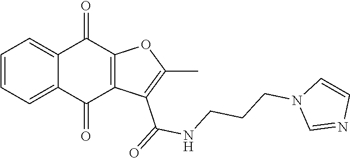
C1=CC=C2C(=C1)C(=O)C1=C(C2=O)C(C(NCCCN2C=NC=C2)=O)=C(C)O1
